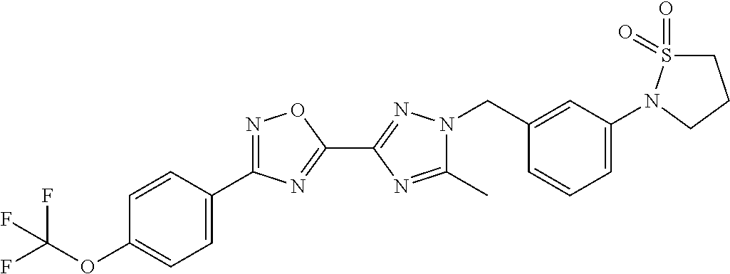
C1(C)=NC(C2=NC(C3=CC=C(OC(F)(F)F)C=C3)=NO2)=NN1CC1=CC(N2S(=O)(=O)CCC2)=CC=C1
